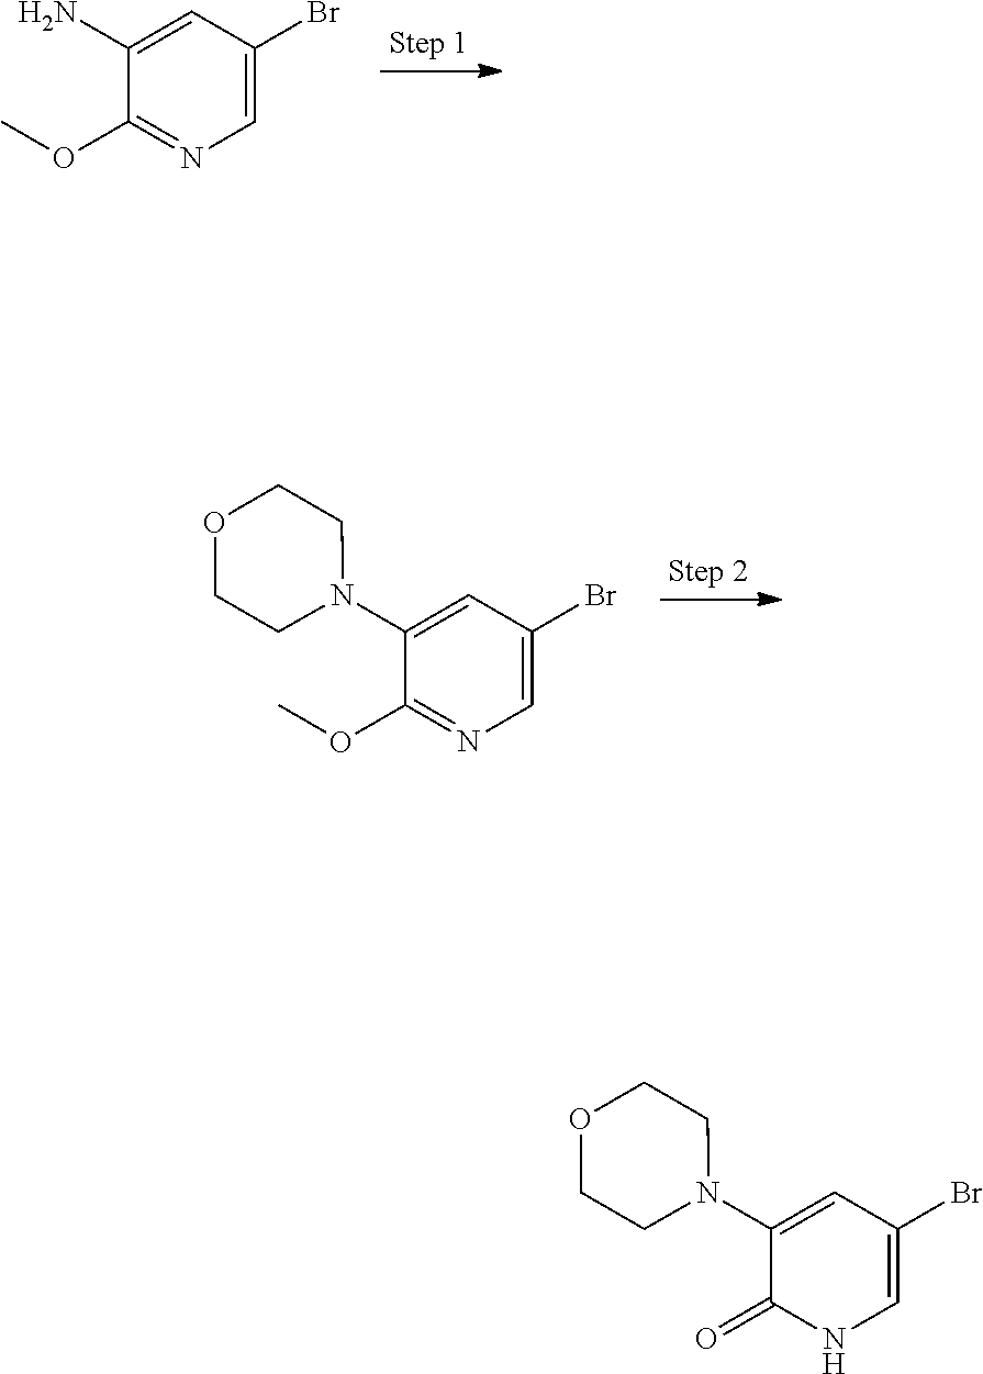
C1=C(Br)C=C(N)C(OC)=N1.C1=C(Br)C=C(N2CCOCC2)C(OC)=N1.C1=C(Br)C=C(N2CCOCC2)C(=O)N1
